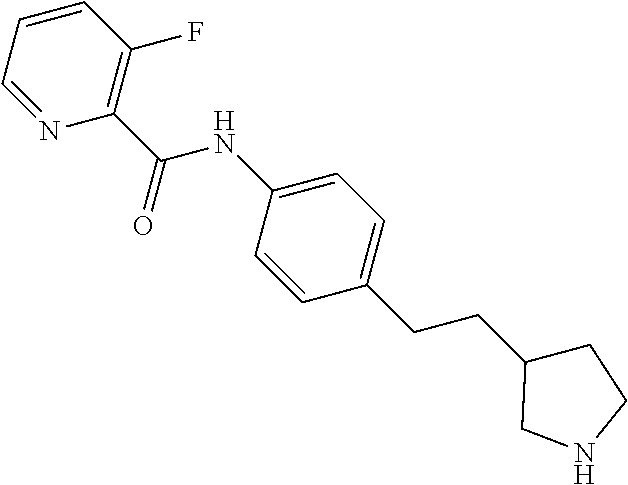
C1(C(=O)NC2=CC=C(CCC3CCNC3)C=C2)=C(F)C=CC=N1
